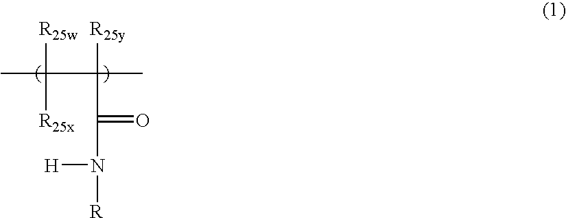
C([R25w])(C([R25y])(C(=O)N([R])[H])C)([R25x])C
